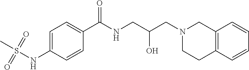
C1=C(NS(C)(=O)=O)C=CC(C(NCC(CN2CCC3=C(C2)C=CC=C3)O)=O)=C1
